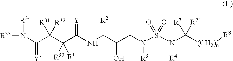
C(C(C(NC(C(CN(S(N(C([(CH2)n][R8])([R7])[R7])[R4])(=O)=O)[R3])O)[R2])=[Y])([R30])[R1])([R31])([R32])C(N([R33])[R34])=[Y]
